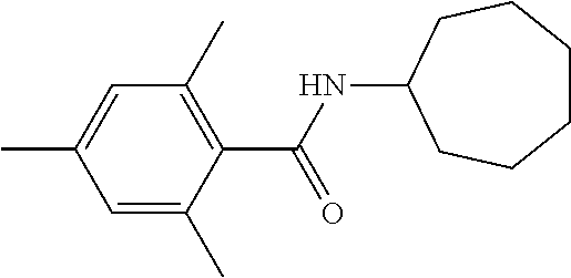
C1=C(C)C=C(C)C(C(=O)NC2CCCCCC2)=C1C
